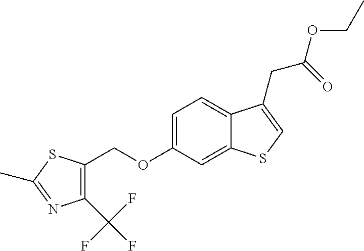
C(OC1=CC=C2C(=C1)SC=C2CC(OCC)=O)C1=C(C(F)(F)F)N=C(C)S1
